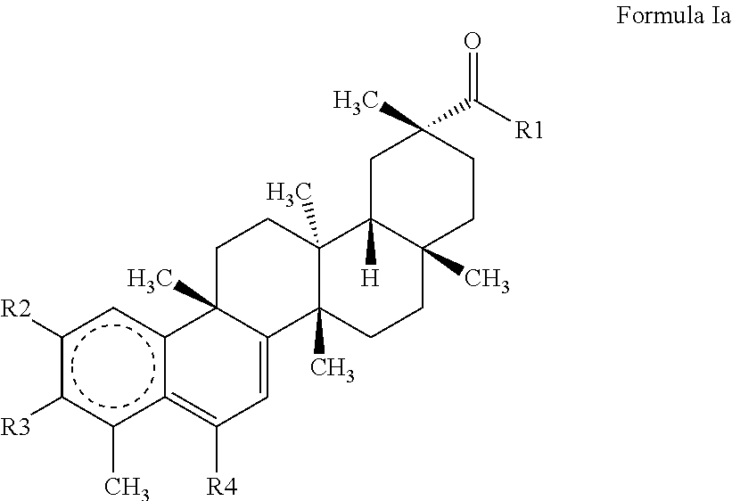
c1([R2])c([R3])c(C)c2c(c1)C1(C)C(=CC=2[R4])C2(C)C(C)(CC1)C1([H])C(C)(CC2)CCC(C)(C(=O)[R1])C1
